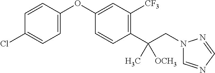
C1=C(OC2=CC([CF3])=C(C(CN3C=NC=N3)([OCH3])C)C=C2)C=CC(Cl)=C1
